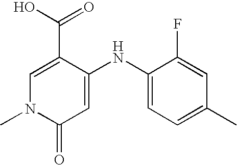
C1(C(=O)O)=CN(C)C(=O)C=C1NC1=CC=C(C)C=C1F
